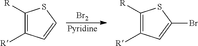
[Pyridine].[Br2].C1([R])=C([R])C=CS1.C1([R])=C([R])C=C(Br)S1
